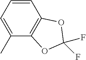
C1(C)=CC=CC2=C1OC(F)(F)O2
